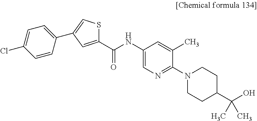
C1(C(NC2=CN=C(N3CCC(C(O)(C)C)CC3)C(C)=C2)=O)=CC(C2=CC=C(Cl)C=C2)=CS1
